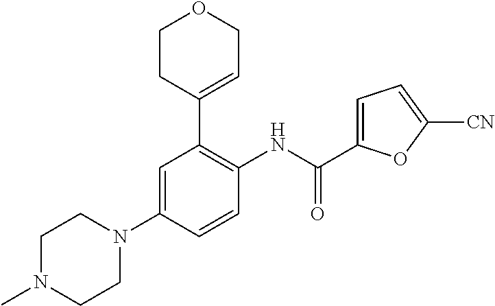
C1CC(C2=C(NC(=O)C3=CC=C([CN])O3)C=CC(N3CCN(C)CC3)=C2)=CCO1
